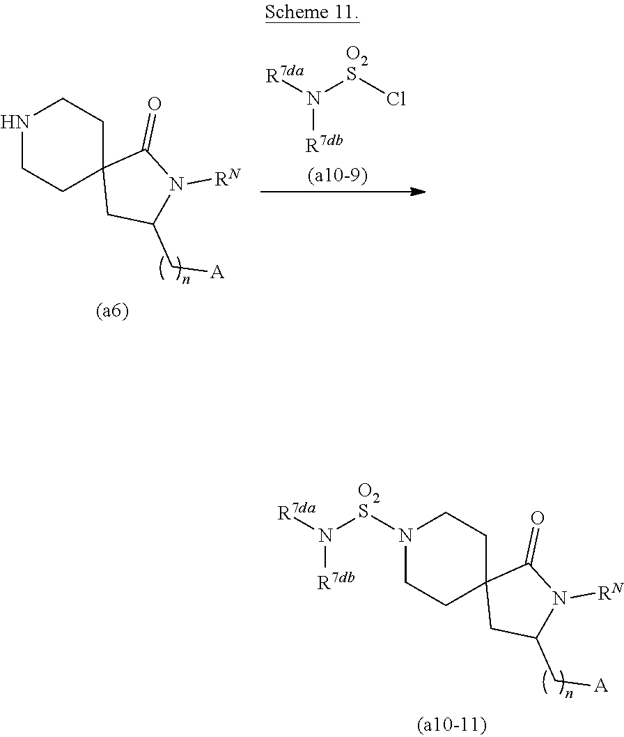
N1CCC2(CC1)CC(C[A])N([RN])C2=O.N([R7db])([O2S]Cl)[R7da].N1([O2S]N([R7db])[R7da])CCC2(CC1)CC(C[A])N([RN])C2=O
